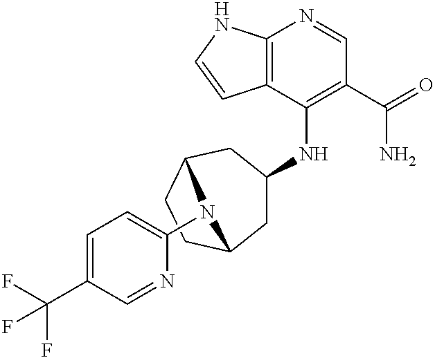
C12=C(C(NC3CC4CCC(C3)N4C3=CC=C(C(F)(F)F)C=N3)=C(C(=O)N)C=N1)C=CN2
